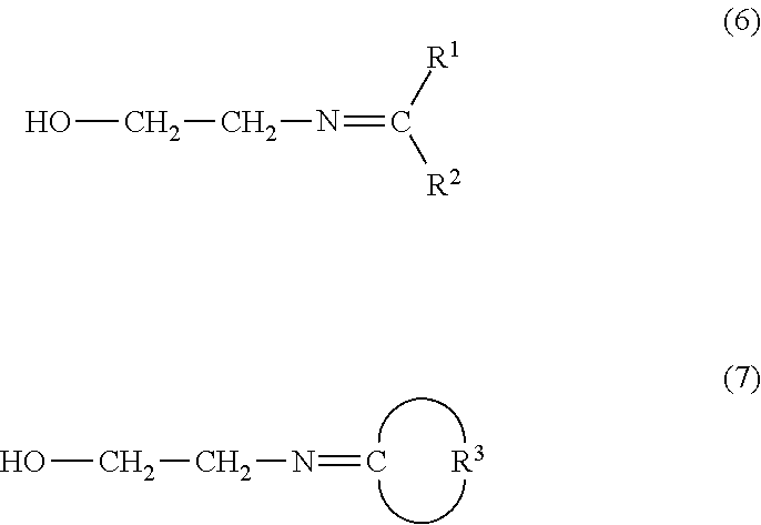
OCCN=C([R2])[R1].[R3].OCCN=C
